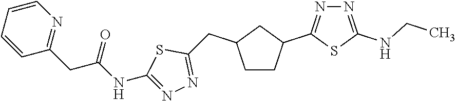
C1=CN=C(CC(NC2=NN=C(CC3CC(C4=NN=C(NCC)S4)CC3)S2)=O)C=C1
